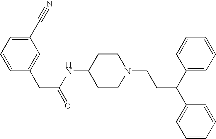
C1(NC(CC2=CC(C#N)=CC=C2)=O)CCN(CCC(C2=CC=CC=C2)C2=CC=CC=C2)CC1
